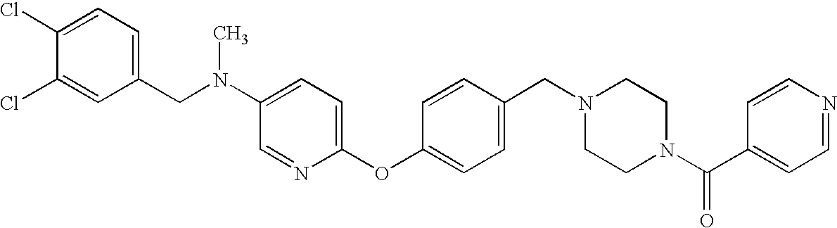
C1(Cl)=CC=C(CN(C2=CC=C(OC3=CC=C(CN4CCN(C(C5=CC=NC=C5)=O)CC4)C=C3)N=C2)C)C=C1Cl
